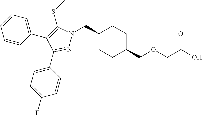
C1(CN2N=C(C3=CC=C(F)C=C3)C(C3=CC=CC=C3)=C2SC)CCC(COCC(O)=O)CC1
